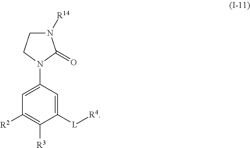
N1([R14])CCN(C2=CC([R2])=C([R3])C([L][R4])=C2)C1=O
